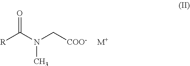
O=C(N(C[COO-])C)[R].[M+]
